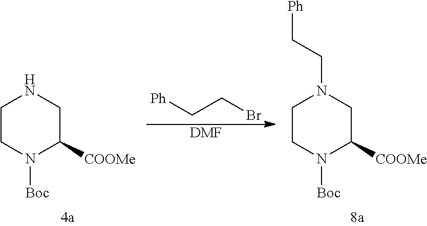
C1CN([Boc])C([COOMe])CN1.[Ph]CCBr.[DMF].C1CN([Boc])C([COOMe])CN1CC[Ph]
